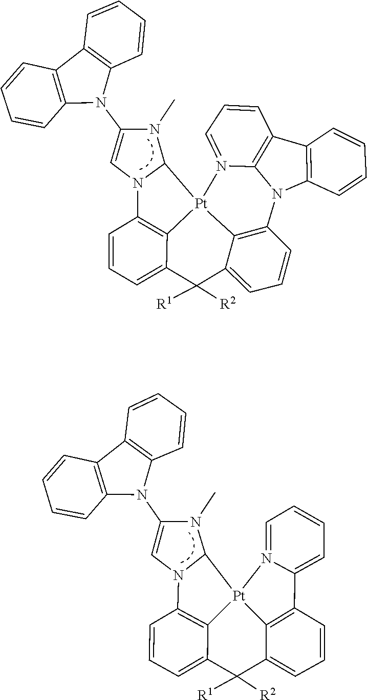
C1=CC=CC2=C1C1=C(N2C2=CN3C4=C5C(=CC=C4)C([R1])([R2])C4=CC=CC6=C4[Pt]5(C3N2C)N2=CC=CC3=C2N6C2=C3C=CC=C2)C=CC=C1.C1=CC=CC2=C1C1=C(N2C2=CN3C4=C5[Pt]6(C7=C(C8=CC=CC=N68)C=CC=C7C([R2])([R1])C5=CC=C4)C3N2C)C=CC=C1
